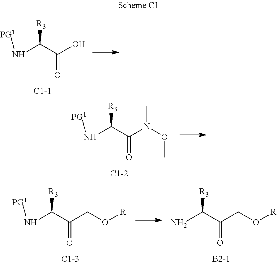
[C1-1].N(C(C(O)=O)[R3])[PG1].[C1-2].N(C(C(N(OC)C)=O)[R3])[PG1].[C1-3].N(C(C(CO[R])=O)[R3])[PG1].[B2-1].NC(C(CO[R])=O)[R3]
